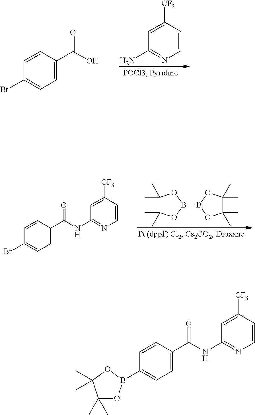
C1=C([CF3])C=CN=C1N.C1=CC(C(O)=O)=CC=C1Br.C1=CC(C(NC2=NC=CC([CF3])=C2)=O)=CC=C1Br.C1(C)(C)C(C)(C)OB(B2OC(C)(C)C(C)(C)O2)O1.C1=CC(C(NC2=NC=CC([CF3])=C2)=O)=CC=C1B1OC(C)(C)C(C)(C)O1
